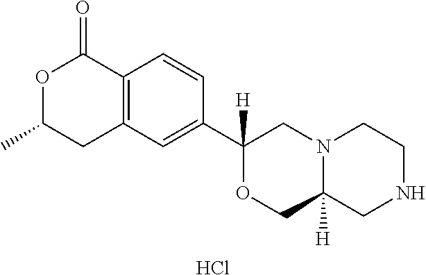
C12=C(C=C(C3([H])OCC4([H])N(C3)CCNC4)C=C1)CC(C)OC2=O.Cl
